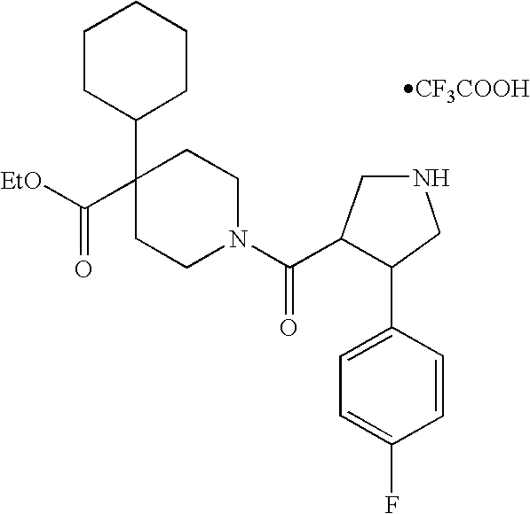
[EtO]C(C1(C2CCCCC2)CCN(C(=O)C2C(C3=CC=C(F)C=C3)CNC2)CC1)=O.[CF3COOH]
